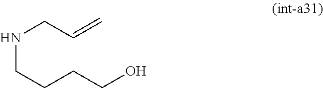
N(CCCCO)CC=C
